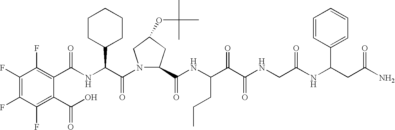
C(NC(C(N1C(C(NC(C(C(NCC(NC(CC(N)=O)C2=CC=CC=C2)=O)=O)=O)CCC)=O)CC(OC(C)(C)C)C1)=O)C1CCCCC1)(=O)C1=C(F)C(F)=C(F)C(F)=C1C(O)=O
